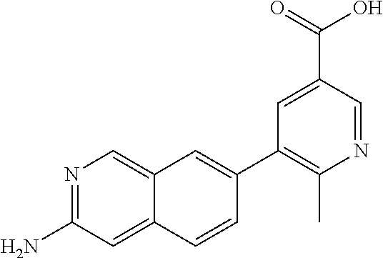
N1=C(N)C=C2C(=C1)C=C(C1=C(C)N=CC(C(O)=O)=C1)C=C2
